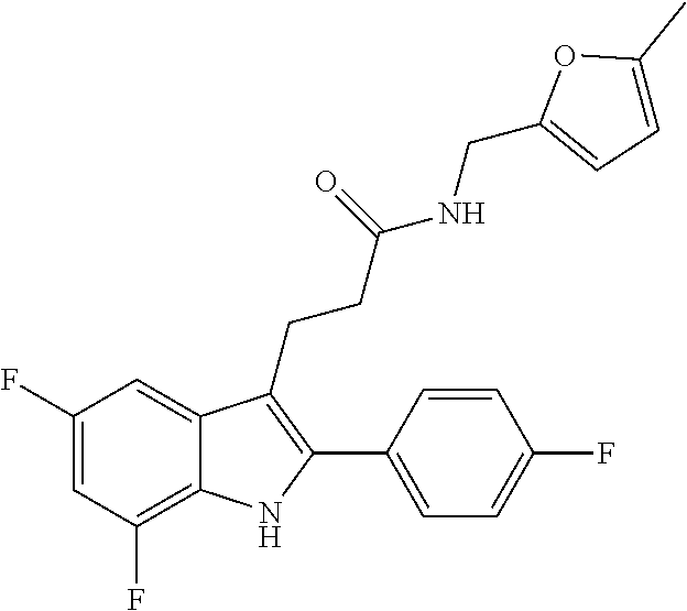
CC1=CC=C(CNC(CCC2=C(C3=CC=C(F)C=C3)NC3=C(F)C=C(F)C=C23)=O)O1
